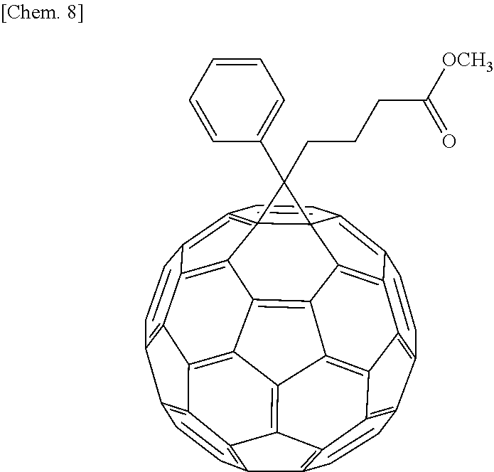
C1=CC2=C3C45C6=C2C2=C1C1=C7C2=C2C6=C6C8=C9C%10=C(C=CC%11=C(=C4(C6=C%11%10)C5(C4=CC=CC=C4)CCCC([OCH3])=O)C=C3)C3=C9C4=C(C(=C7C4=C28)C=C1)C=C3
